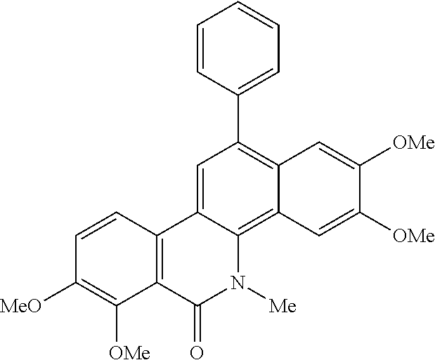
C1=CC=C(C2=C3C(=C4C(=C2)C2=C(C(=O)N4[Me])C([OMe])=C([MeO])C=C2)C=C([OMe])C([OMe])=C3)C=C1
